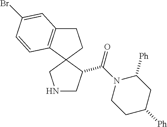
C12(CNCC1C(N1CCC([Ph])CC1[Ph])=O)CCC1=C2C=CC(Br)=C1
